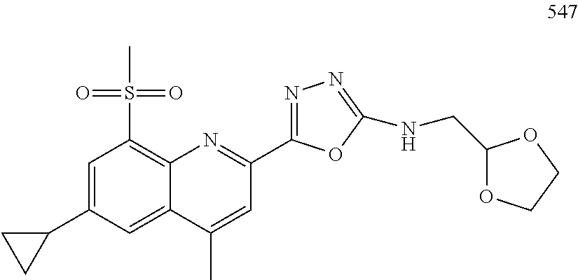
C12=C(S(C)(=O)=O)C=C(C3CC3)C=C1C(C)=CC(C1=NN=C(NCC3OCCO3)O1)=N2
